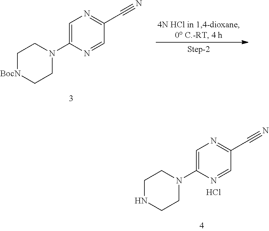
C1C[BocN]CCN1C1=CN=C(C#N)C=N1.C1CNCCN1C1=CN=C(C#N)C=N1.Cl
